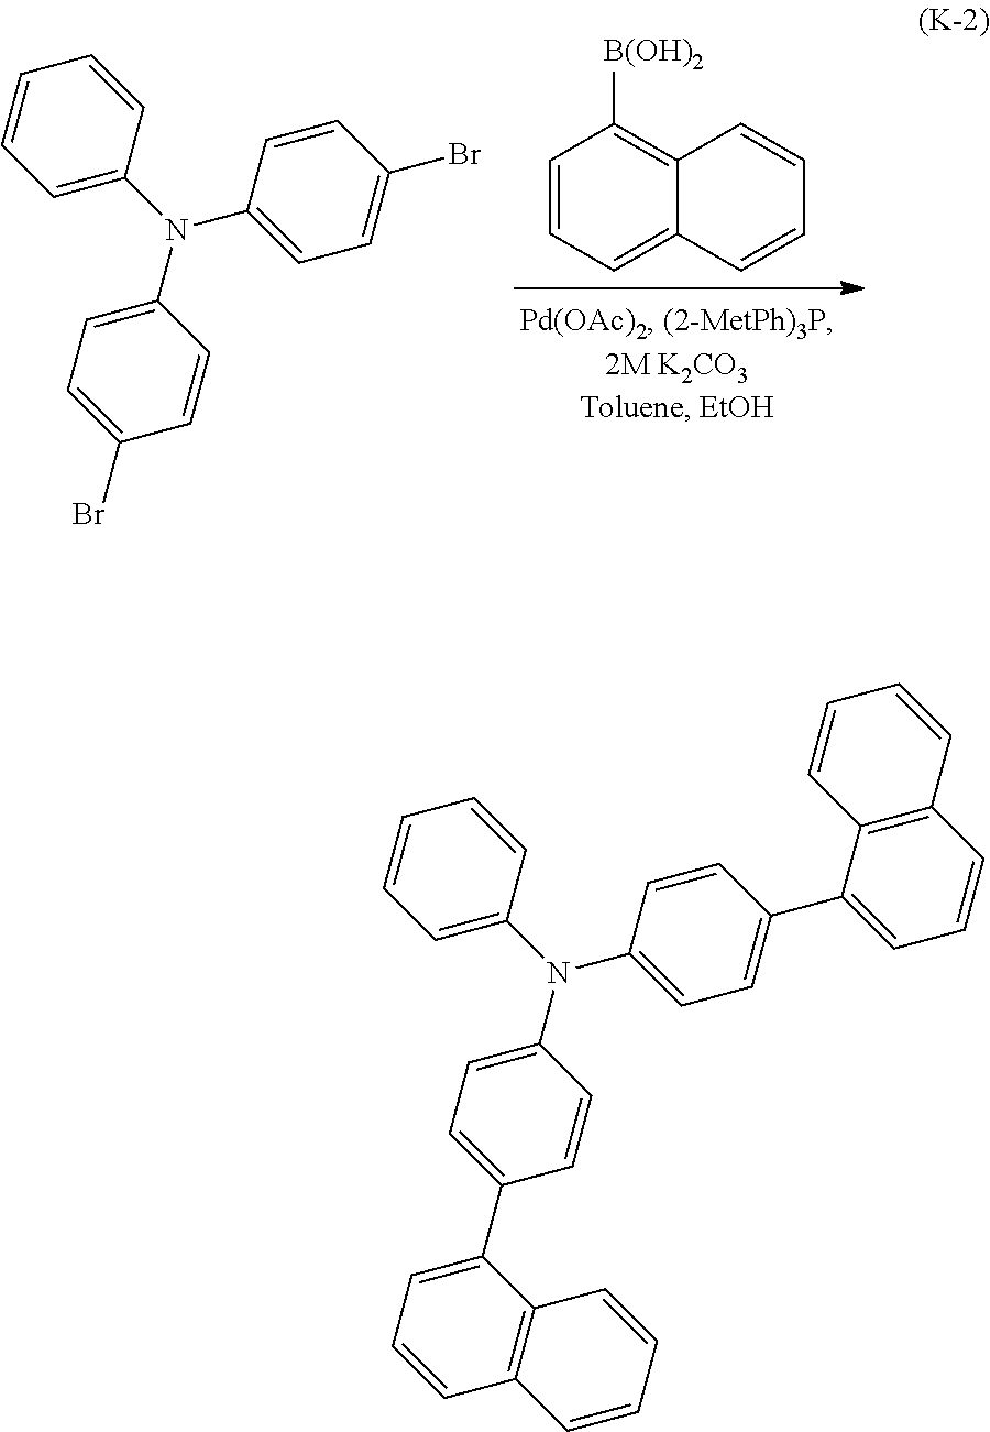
C1=CC=C2C(=C1[B(OH)2])C=CC=C2.C1=C(N(C2=CC=C(Br)C=C2)C2=CC=C(Br)C=C2)C=CC=C1.C1=C(N(C2=CC=C(C3=CC=CC4=C3C=CC=C4)C=C2)C2=CC=C(C3=CC=CC4=C3C=CC=C4)C=C2)C=CC=C1
